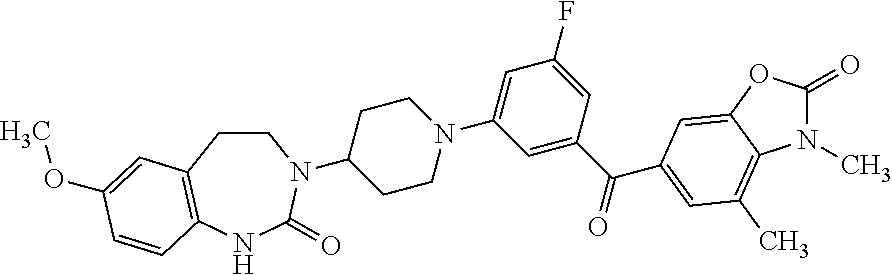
C1CC2=C(NC(=O)N1C1CCN(C3=CC(F)=CC(C(=O)C4=CC(C)=C5C(=C4)OC(=O)N5C)=C3)CC1)C=CC(OC)=C2
